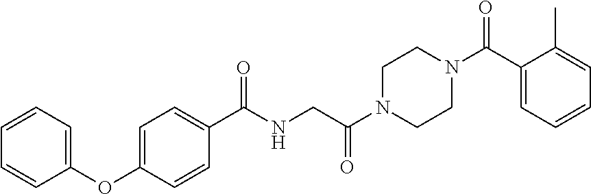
C1=CC=C(OC2=CC=C(C(NCC(N3CCN(C(=O)C4=CC=CC=C4C)CC3)=O)=O)C=C2)C=C1
